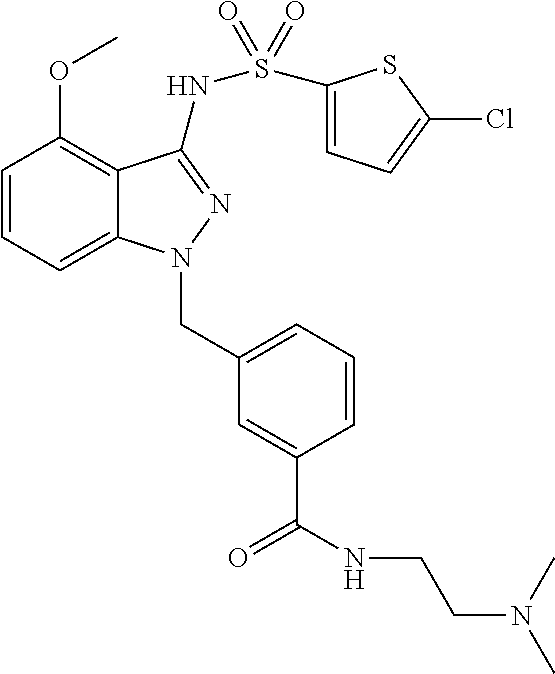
C1=CC=C2C(=C1OC)C(NS(=O)(=O)C1=CC=C(Cl)S1)=NN2CC1=CC=CC(C(NCCN(C)C)=O)=C1
